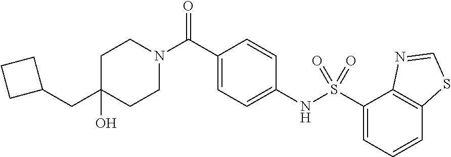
C1(O)(CC2CCC2)CCN(C(C2=CC=C(NS(C3=CC=CC4=C3N=CS4)(=O)=O)C=C2)=O)CC1
